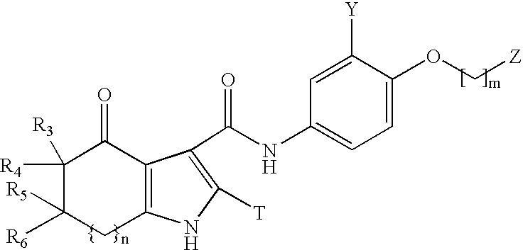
C12=C(C(C(=O)NC3=CC=C(OC[Z])C([Y])=C3)=C([T])N1)C(=O)C([R4])([R3])C([R6])([R5])C2
